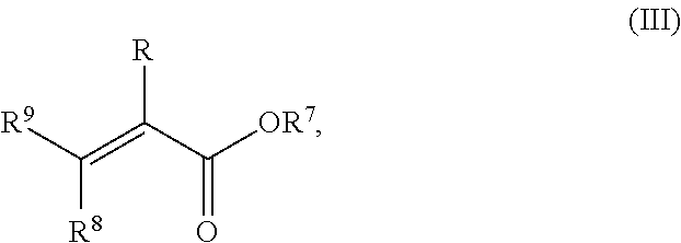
[R9]C(=C([R])C([OR7])=O)[R8]
